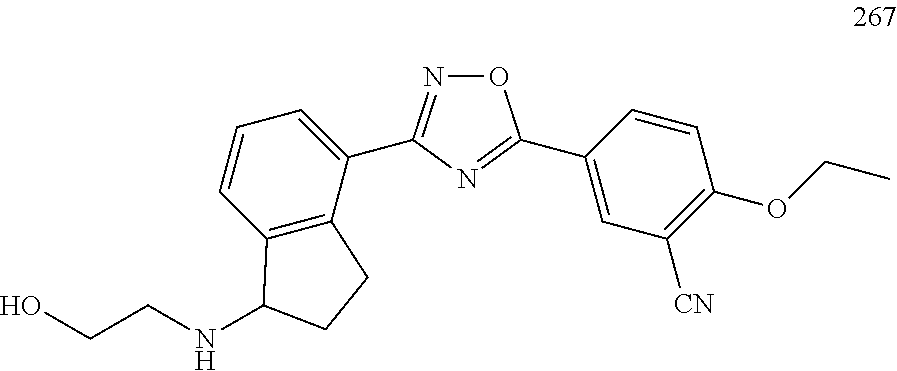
O1N=C(C2=CC=CC3=C2CCC3NCCO)N=C1C1=CC([CN])=C(OCC)C=C1
